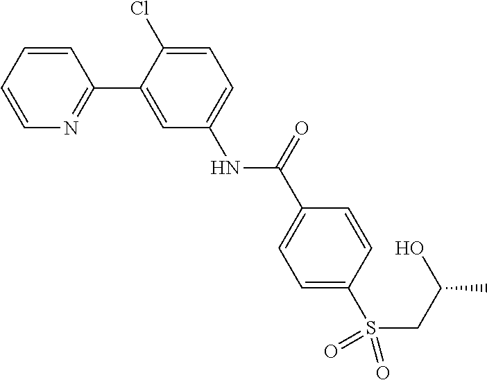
C1=CC=CN=C1C1=CC(NC(C2=CC=C(S(CC(O)C)(=O)=O)C=C2)=O)=CC=C1Cl
